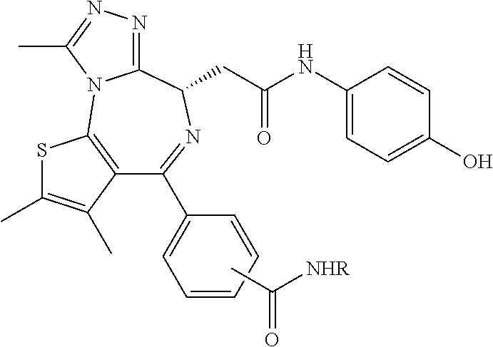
C1(C2=CC=CC=C2)=NC(CC(NC2=CC=C(O)C=C2)=O)C2=NN=C(C)N2C2=C1C(C)=C(C)S2.CC([NHR])=O
